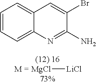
[MgCl][LiCl].C1=CC=C2C(=C1)C=C(Br)C(N)=N2
